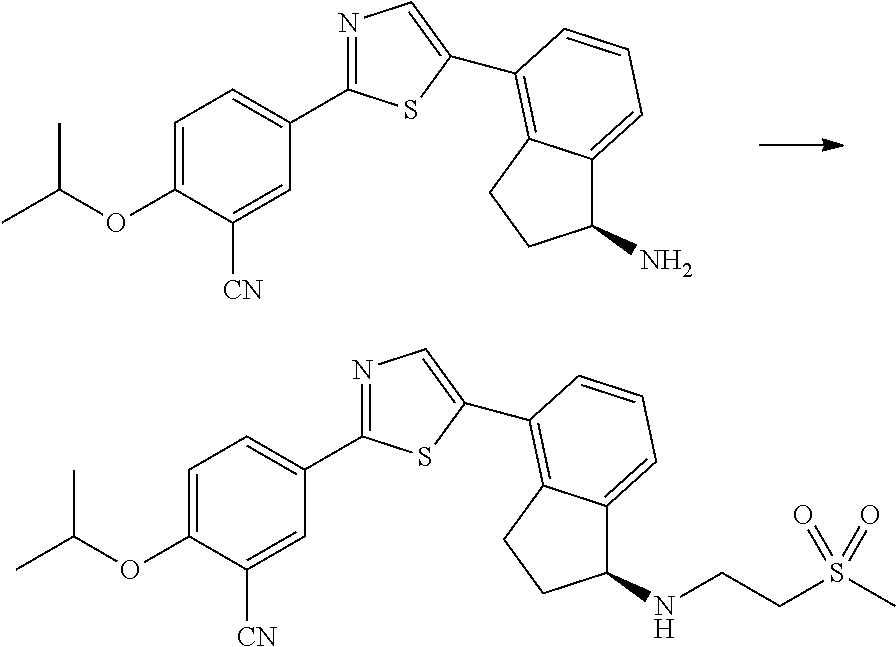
O(C1=CC=C(C2=NC=C(C3=C4C(=CC=C3)C(N)CC4)S2)C=C1[CN])C(C)C.O(C1=CC=C(C2=NC=C(C3=C4C(=CC=C3)C(NCCS(C)(=O)=O)CC4)S2)C=C1[CN])C(C)C
